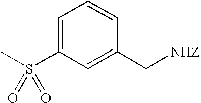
C1=C(S(C)(=O)=O)C=C(C[NHZ])C=C1
